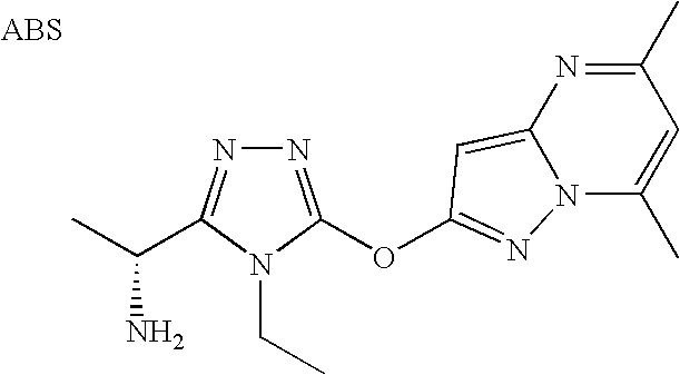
N1=C(OC2=NN3C(=C2)N=C(C)C=C3C)N(CC)C(C(C)N)=N1
